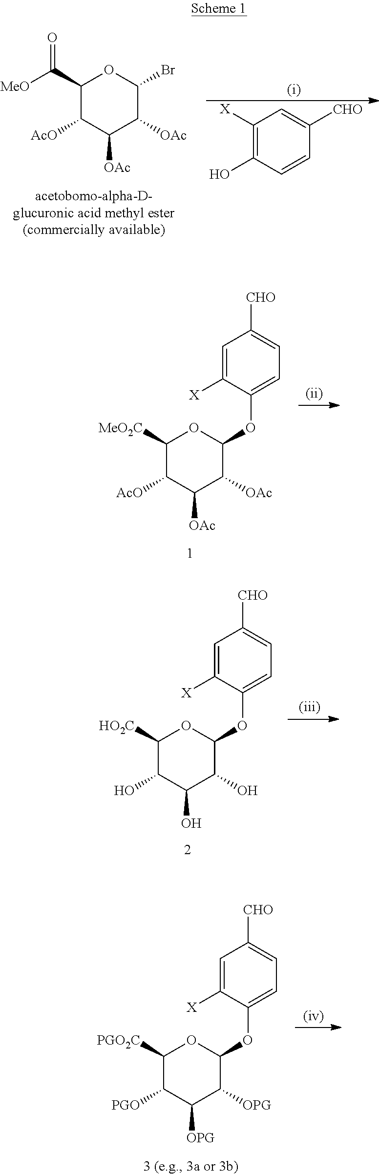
C1(C([MeO])=O)C([AcO])C([OAc])C([OAc])C(Br)O1.C1([X])=C(O)C=CC([CHO])=C1.C1([MeO2C])C([AcO])C([OAc])C([OAc])C(OC2=CC=C([CHO])C=C2[X])O1.C1([HO2C])C(O)C(O)C(O)C(OC2=CC=C([CHO])C=C2[X])O1.C1([PGO2C])C([PGO])C([OPG])C([OPG])C(OC2=CC=C([CHO])C=C2[X])O1
